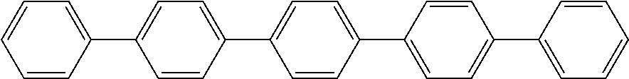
C1=CC(C2=CC=C(C3=CC=C(C4=CC=C(C5=CC=CC=C5)C=C4)C=C3)C=C2)=CC=C1
